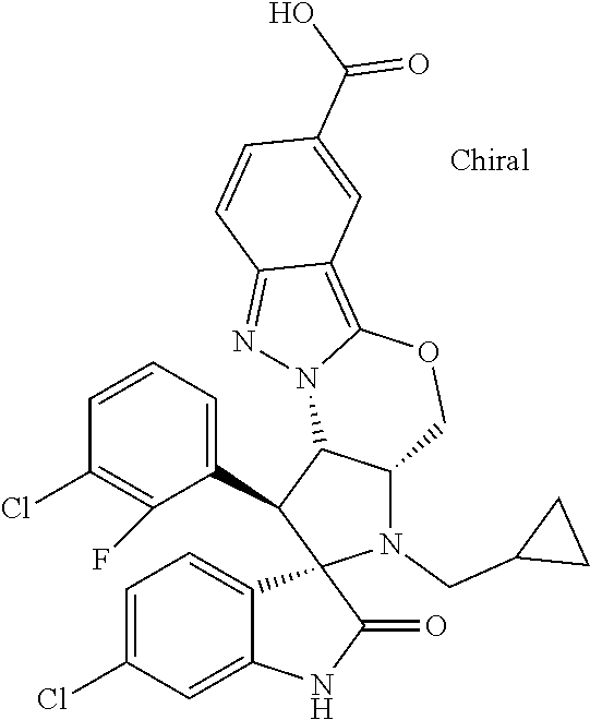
C1=C(Cl)C=C2C(=C1)C1(C(=O)N2)N(CC2CC2)C2C(C1C1=CC=CC(Cl)=C1F)N1C(=C3C(=N1)C=CC(C(O)=O)=C3)OC2
